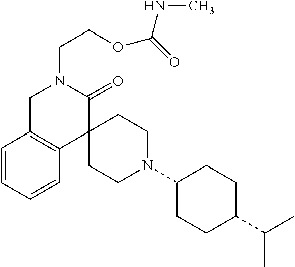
C1C2=C(C3(C(=O)N1CCOC(=O)NC)CCN(C1CCC(C(C)C)CC1)CC3)C=CC=C2
